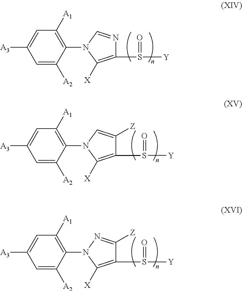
C1=C([A2])C(N2C([X])=C(S(=O)[Y])N=C2)=C([A1])C=C1[A3].C1=C([A2])C(N2C([X])=C(S(=O)[Y])C([Z])=C2)=C([A1])C=C1[A3].C1=C([A2])C(N2C([X])=C(S(=O)[Y])C([Z])=N2)=C([A1])C=C1[A3]
